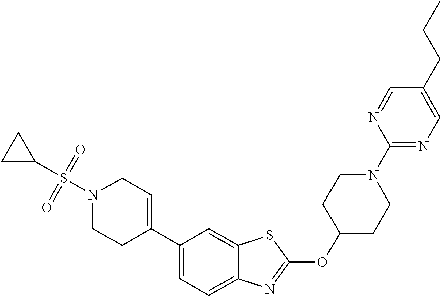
C1C(OC2=NC3=CC=C(C4=CCN(S(=O)(=O)C5CC5)CC4)C=C3S2)CCN(C2=NC=C(CCC)C=N2)C1
